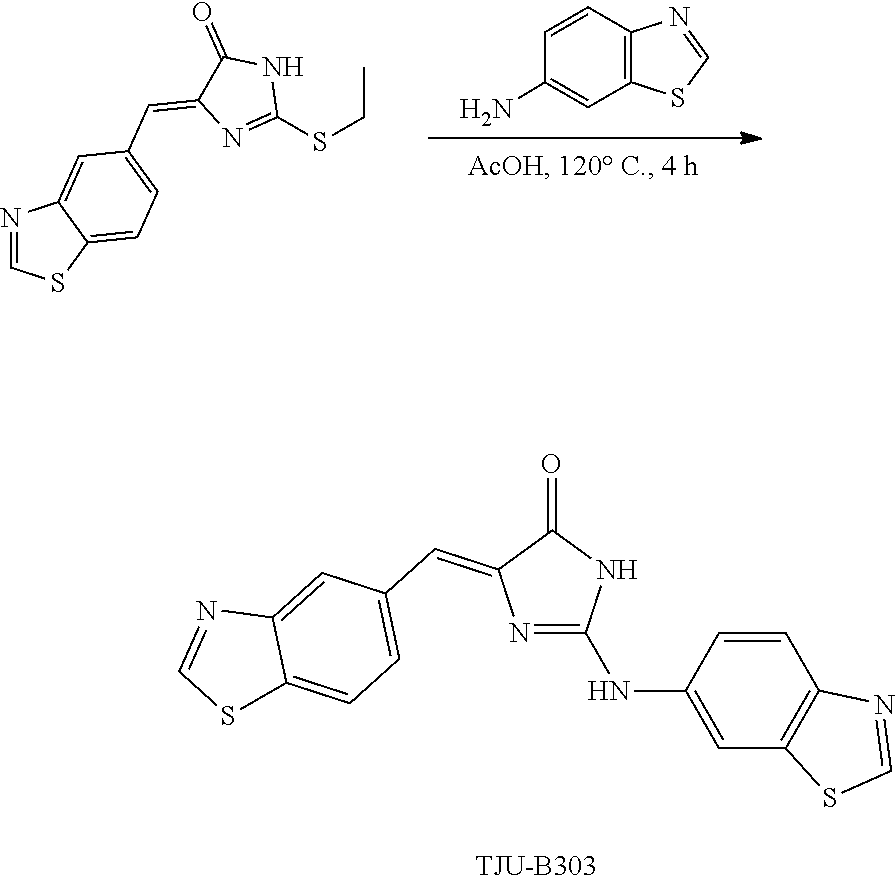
C1(SCC)=NC(=CC2=CC=C3C(=C2)N=CS3)C(=O)N1.C1=NC2=C(S1)C=C(N)C=C2.N1=C(NC2=CC3=C(C=C2)N=CS3)NC(=O)C1=CC1=CC=C2C(=C1)N=CS2
